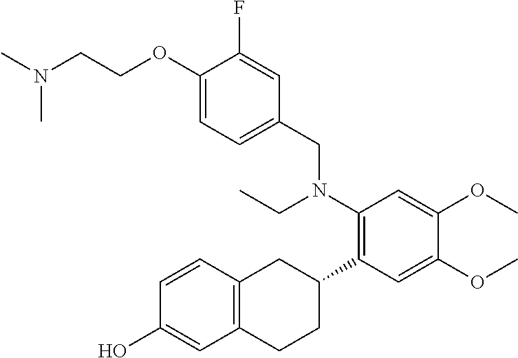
C1(O)=CC2=C(C=C1)CC(C1=C(N(CC3=CC=C(OCCN(C)C)C(F)=C3)CC)C=C(OC)C(OC)=C1)CC2
